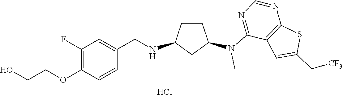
N(C1=NC=NC2=C1C=C(C[CF3])S2)(C1CCC(NCC2=CC(F)=C(OCCO)C=C2)C1)C.Cl
